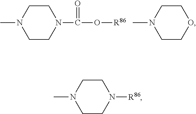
CN1CCN(C(O[R86])=O)CC1.CN1CCOCC1.CN1CCN([R86])CC1
